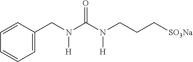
C1=CC=CC=C1CN([H])C(=O)N(CCC[SO3Na])[H]
